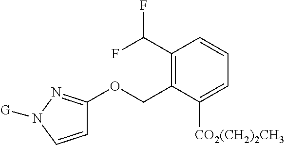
C1=CN([G])N=C1OCC1=C(C(F)F)C=CC=C1[CO2(CH2)2CH3]
